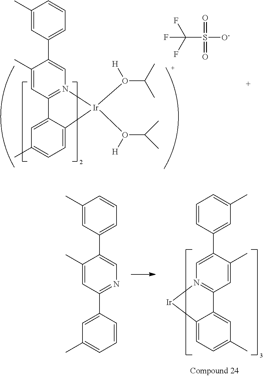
C(S([O-])(=O)=O)(F)(F)F.C1(C)=CC2=N(C=C1C1=CC=CC(C)=C1)[Ir](O(C(C)C)[H])(O([H])C(C)C)C1=CC=C(C)C=C21.C1(C)=CC2=N(C=C1C1=CC(C)=CC=C1)[Ir]C1=CC=C(C)C=C21.C1(C)=CC(C2=CC(C)=CC=C2)=NC=C1C1=CC=CC(C)=C1
